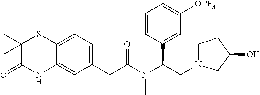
C12=CC=C(CC(N(C(CN3CCC(O)C3)C3=CC([OCF3])=CC=C3)C)=O)C=C1NC(=O)C(C)(C)S2
